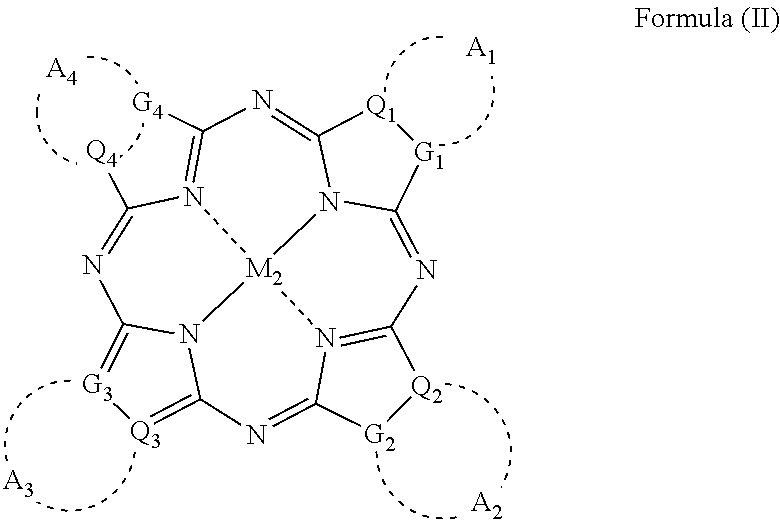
N1=C2N3C(=NC([G4])=N4C([Q4])=NC5=[G3][Q3]=C6N5[M2]34N3=C1[Q2][G2]C3=N6)[Q1][G1]2.[A4].[A2].[A1].[A3]
